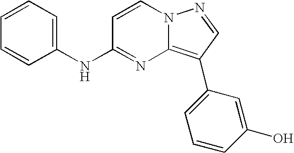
C1=CC=C(NC2=NC3=C(C4=CC=CC(O)=C4)C=NN3C=C2)C=C1
